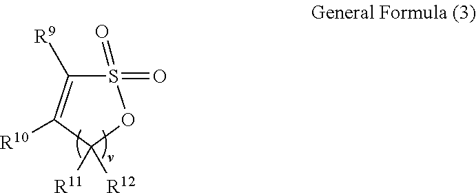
S1(=O)(=O)C([R9])=C([R10])C([R12])([R11])O1
